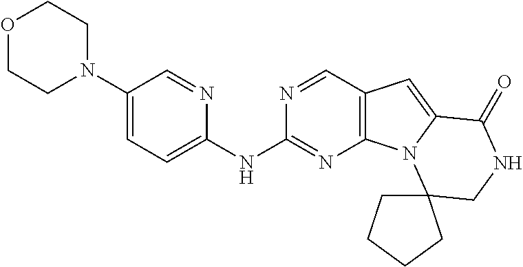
O1CCN(C2=CC=C(NC3=NC4=C(C=N3)C=C3N4C4(CNC3=O)CCCC4)N=C2)CC1
